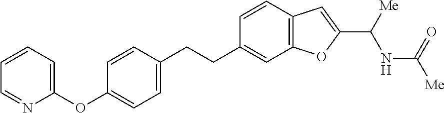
C1=CC2=C(C=C1CCC1=CC=C(OC3=CC=CC=N3)C=C1)OC(C([Me])NC([Me])=O)=C2
